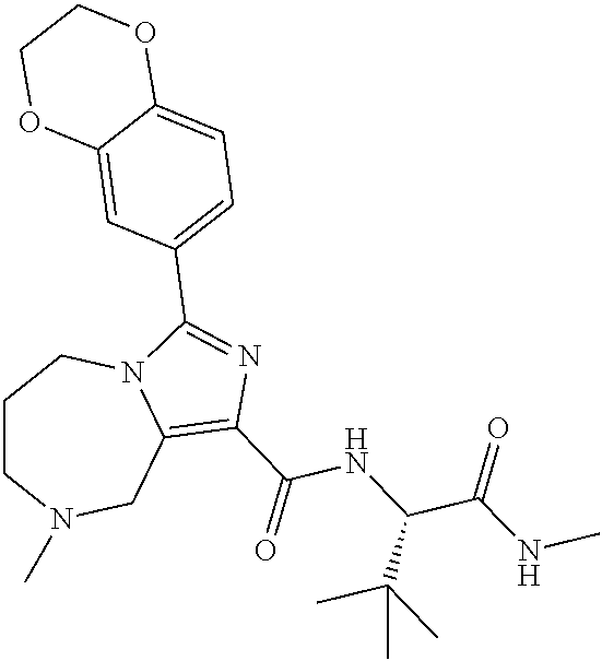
C1CN(C)CC2=C(C(=O)NC(C(NC)=O)C(C)(C)C)N=C(C3=CC=C4C(=C3)OCCO4)N2C1
